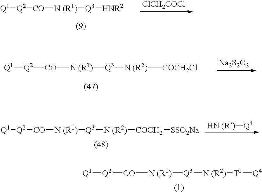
[Q2]([CO][N (R1)][Q3][N (R2)][T1][Q4])[Q1].[Q2]([CO][N (R1)][Q3][HNR2])[Q1].[ClCH2COCl].[Q2]([CO][N (R1)][Q3][N (R2)][COCH2Cl])[Q1].[Na2S2O3].[Q2]([CO][N (R1)][Q3][N (R2)][COCH2][SSO2Na])[Q1].[HN (R)][Q4]
